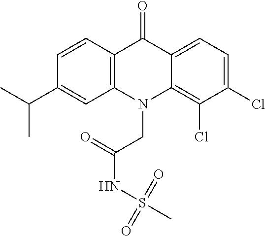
C12=C(N(CC(=O)NS(C)(=O)=O)C3=C(Cl)C(Cl)=CC=C3C1=O)C=C(C(C)C)C=C2
